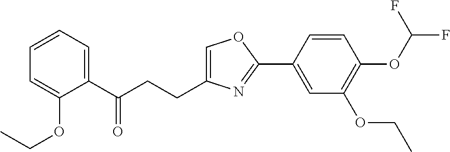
C1=C(CCC(C2=CC=CC=C2OCC)=O)N=C(C2=CC(OCC)=C(OC(F)F)C=C2)O1
